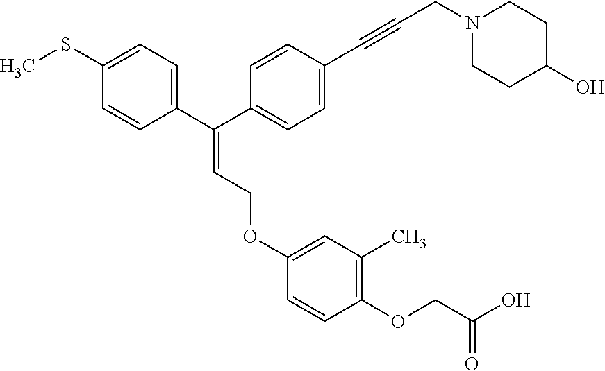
C1(SC)=CC=C(C(C2=CC=C(C#CCN3CCC(O)CC3)C=C2)=CCOC2=CC(C)=C(OCC(O)=O)C=C2)C=C1
